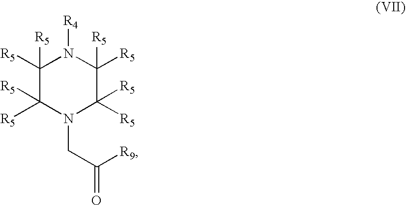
C1([R5])([R5])C([R5])([R5])N(CC([R9])=O)C([R5])([R5])C([R5])([R5])N1[R4]
